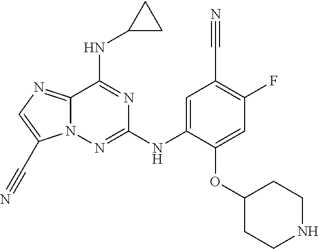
C12=NC=C(C#N)N1N=C(NC1=CC(C#N)=C(F)C=C1OC1CCNCC1)N=C2NC1CC1
